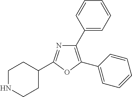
C1(C2=CC=CC=C2)=C(C2=CC=CC=C2)OC(C2CCNCC2)=N1
